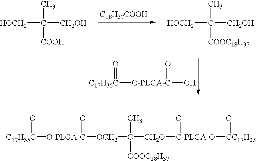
[C17H35C]([O-PLGA-C](O)=O)=O.[C18H37COOH].CC([COOH])([HOCH2])[CH2OH].CC([COOC18H37])([HOCH2])[CH2OH].[C17H35C]([O-PLGA-C]([OCH2]C(C)([COOC18H37])[CH2O][C-PLGA-O](=O)[CC17H35]=O)=O)=O
